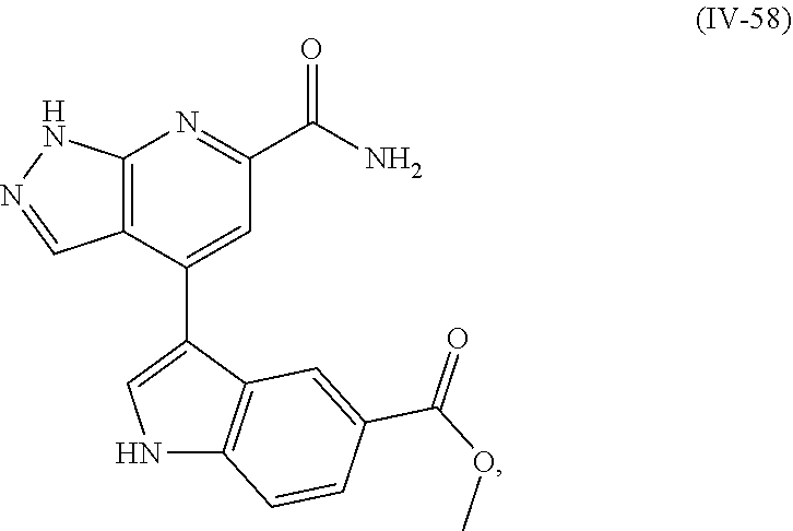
C12=C(C(C3=CNC4=C3C=C(C(OC)=O)C=C4)=CC(C(N)=O)=N1)C=NN2
